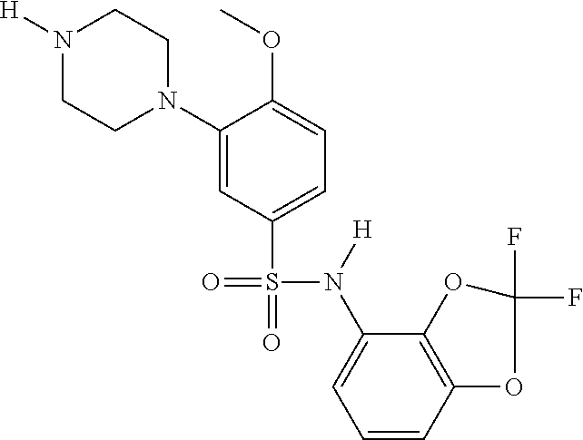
N1([H])CCN(C2=CC(S(=O)(=O)N([H])C3=CC=CC4=C3OC(F)(F)O4)=CC=C2OC)CC1
